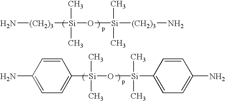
[Si]([(CH2)3]N)(O[Si](C)(C)[(CH2)3]N)(C)C.[Si](C1=CC=C(N)C=C1)(O[Si](C)(C)C1=CC=C(N)C=C1)(C)C
